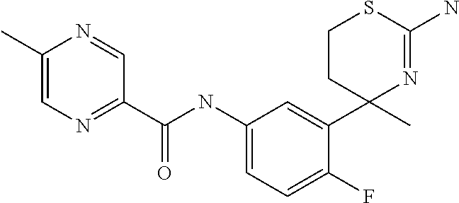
C1(C)=CN=C(C(NC2=CC=C(F)C(C3(C)N=C(N)SCC3)=C2)=O)C=N1
